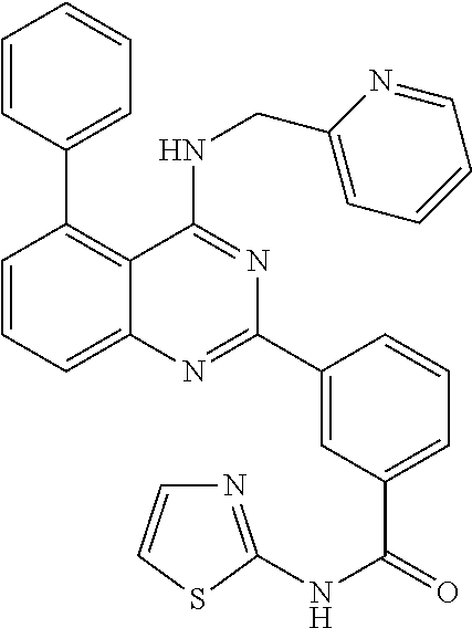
C1=CC(C2=C3C(=CC=C2)N=C(C2=CC(C(=O)NC4=NC=CS4)=CC=C2)N=C3NCC2=CC=CC=N2)=CC=C1
